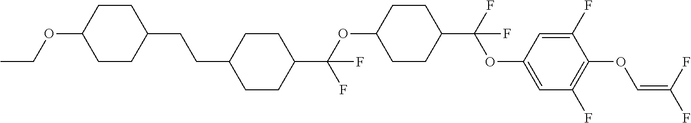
C1CC(CCC2CCC(C(OC3CCC(C(F)(OC4=CC(F)=C(OC=C(F)F)C(F)=C4)F)CC3)(F)F)CC2)CCC1OCC
